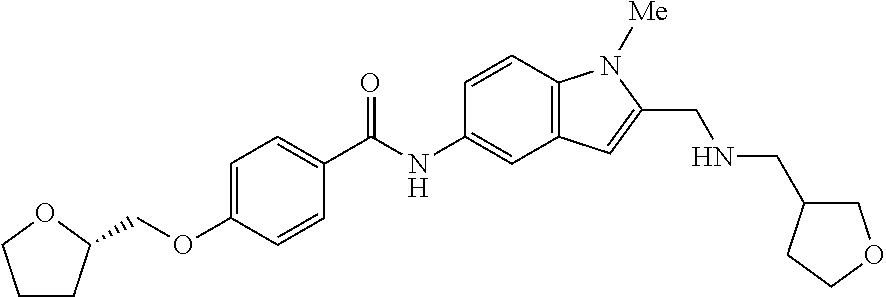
C1=C(OCC2CCCO2)C=CC(C(NC2=CC3=C(C=C2)N([Me])C(CNCC2COCC2)=C3)=O)=C1
